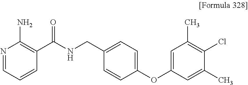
N1=CC=CC(C(NCC2=CC=C(OC3=CC(C)=C(Cl)C(C)=C3)C=C2)=O)=C1N
